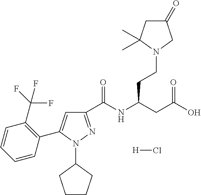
C1(C(NC(CC(O)=O)CCN2CC(=O)CC2(C)C)=O)=NN(C2CCCC2)C(C2=C(C(F)(F)F)C=CC=C2)=C1.[H]Cl
